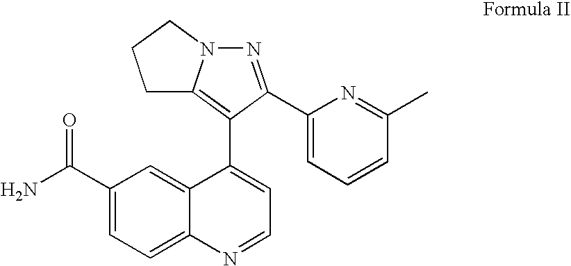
NC(=O)C1=CC=C2C(=C1)C(C1=C3N(N=C1C1=CC=CC(C)=N1)CCC3)=CC=N2
